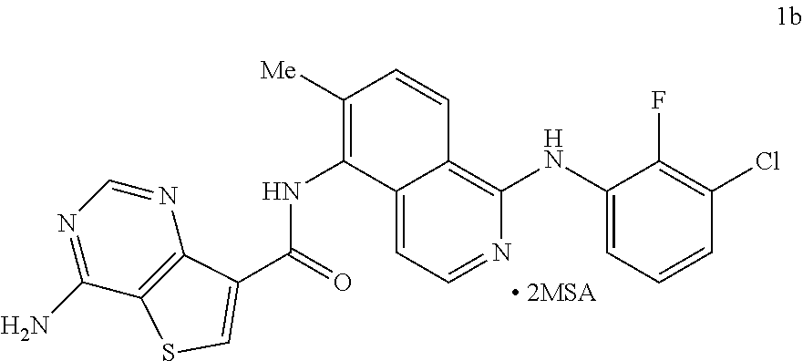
C1(NC2=C3C(=CC=N2)C(NC(=O)C2=CSC4=C2N=CN=C4N)=C([Me])C=C3)=CC=CC(Cl)=C1F
